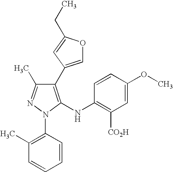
C1(C2=COC(CC)=C2)=C(NC2=C([CO2H])C=C(OC)C=C2)N(C2=C(C)C=CC=C2)N=C1C
